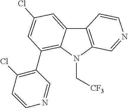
C12=C(N(C[CF3])C3=C(C4=C(Cl)C=CN=C4)C=C(Cl)C=C13)C=NC=C2
